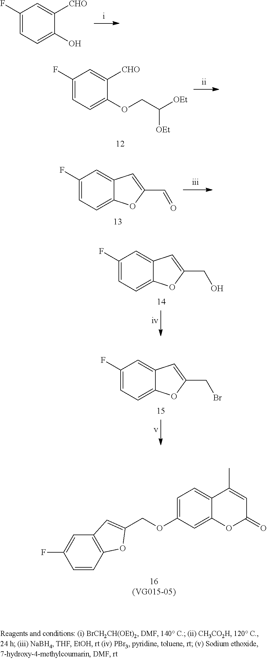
C1(F)=CC=C(O)C([CHO])=C1.C1(F)=CC=C(OCC([OEt])[OEt])C([CHO])=C1.C1(F)=CC=C2C(=C1)C=C(C=O)O2.C1(F)=CC=C2C(=C1)C=C(CO)O2.C1(F)=CC=C2C(=C1)C=C(CBr)O2.C1=CC2=C(C=C1F)C=C(COC1=CC=C3C(=C1)OC(=O)C=C3C)O2
